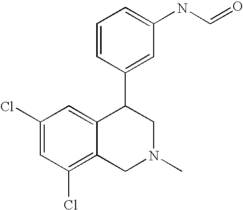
C1(Cl)=CC(Cl)=C2C(=C1)C(C1=CC(NC=O)=CC=C1)CN(C)C2
